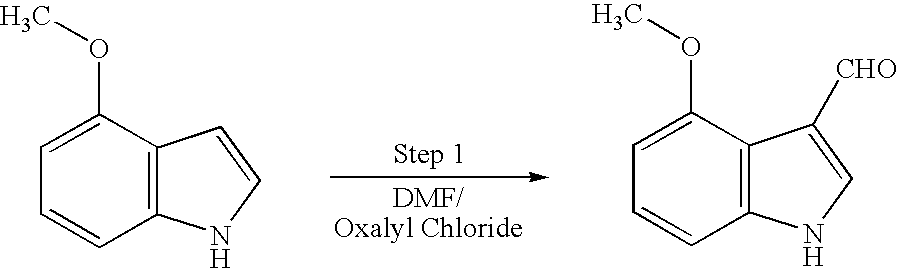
C1=C(OC)C2=C(C=C1)NC=C2.C1=C(OC)C2=C(C=C1)NC=C2[CHO]
